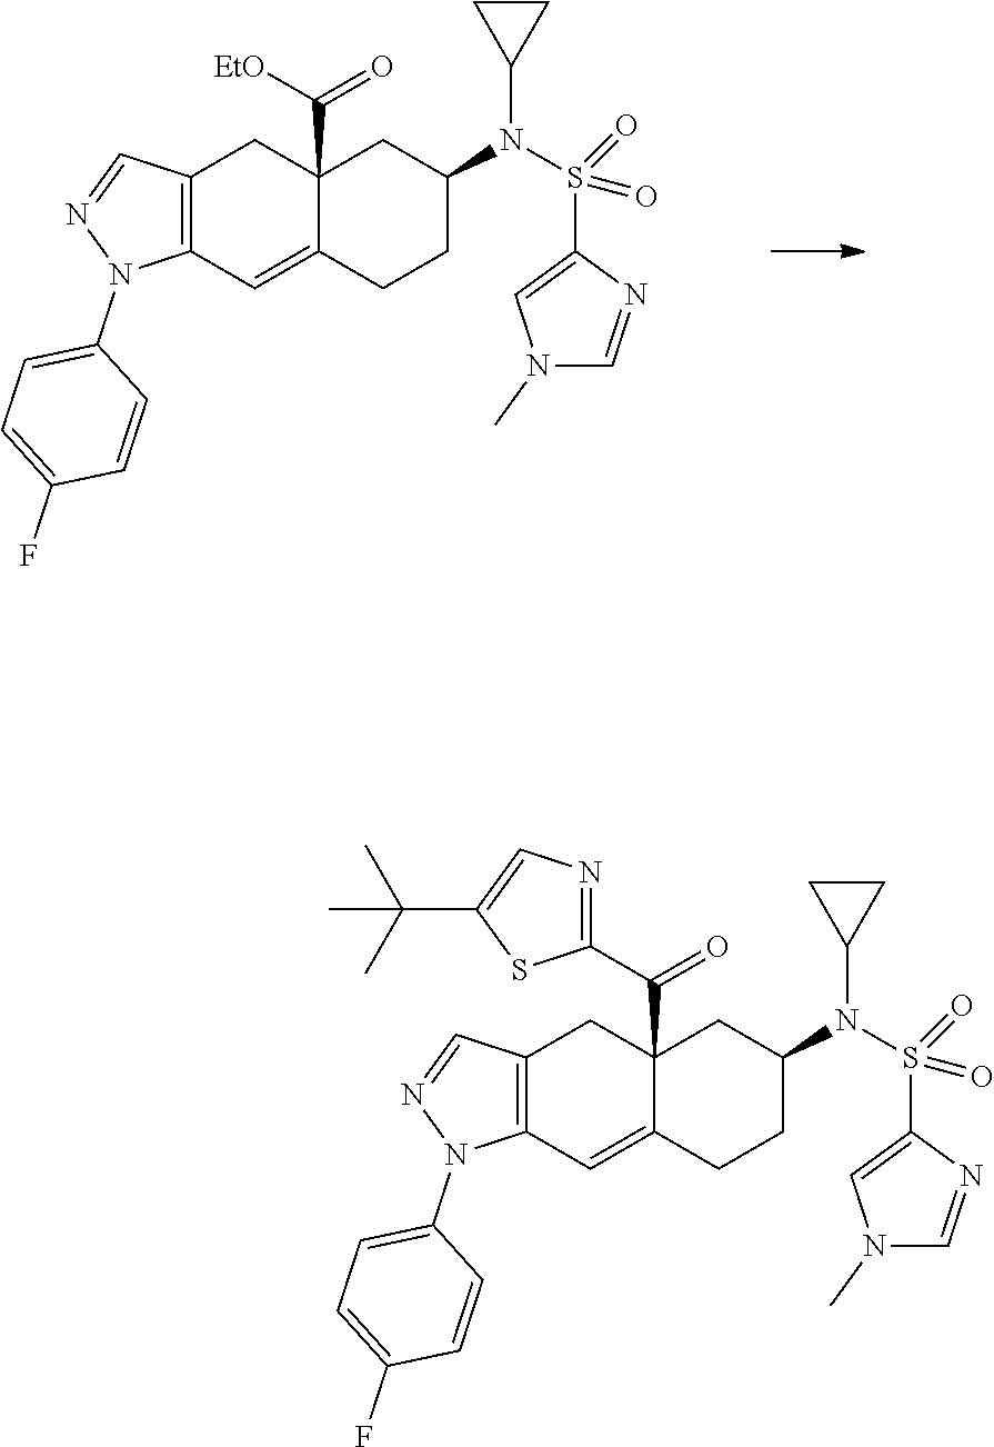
C12=C(C=C3C(C([EtO])=O)(C1)CC(N(S(C1=CN(C)C=N1)(=O)=O)C1CC1)CC3)N(C1=CC=C(F)C=C1)N=C2.C12=C(C=C3C(C(C4=NC=C(C(C)(C)C)S4)=O)(C1)CC(N(S(C1=CN(C)C=N1)(=O)=O)C1CC1)CC3)N(C1=CC=C(F)C=C1)N=C2
